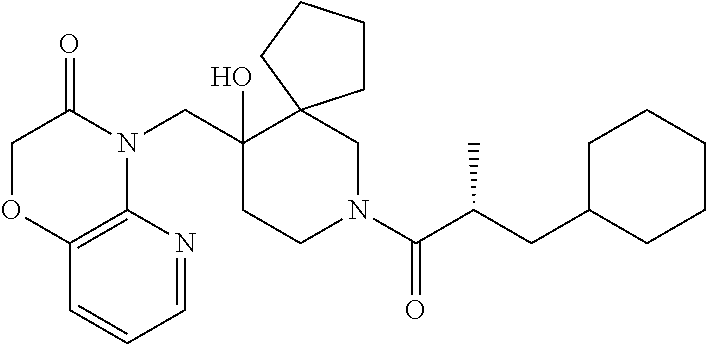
C1OC2=C(N(CC3(O)CCN(C(C(CC4CCCCC4)C)=O)CC34CCCC4)C1=O)N=CC=C2
